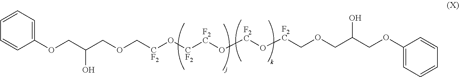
C1(OCC(COC[CF2]O[CF2][F2C]O[F2C]O[F2C]COCC(COC2=CC=CC=C2)O)O)=CC=CC=C1
